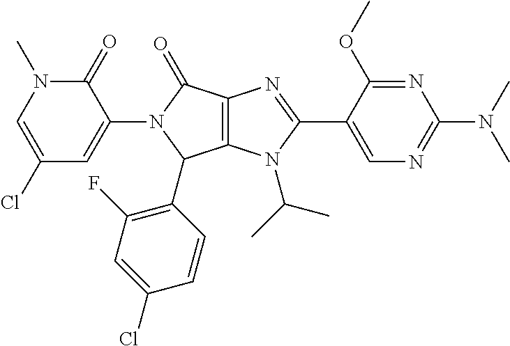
C1(Cl)=CN(C)C(=O)C(N2C(C3=C(F)C=C(Cl)C=C3)C3=C(C2=O)N=C(C2=CN=C(N(C)C)N=C2OC)N3C(C)C)=C1
